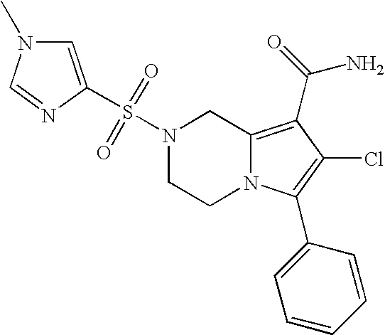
S(N1CCN2C(=C(C(N)=O)C(Cl)=C2C2=CC=CC=C2)C1)(=O)(=O)C1=CN(C)C=N1
